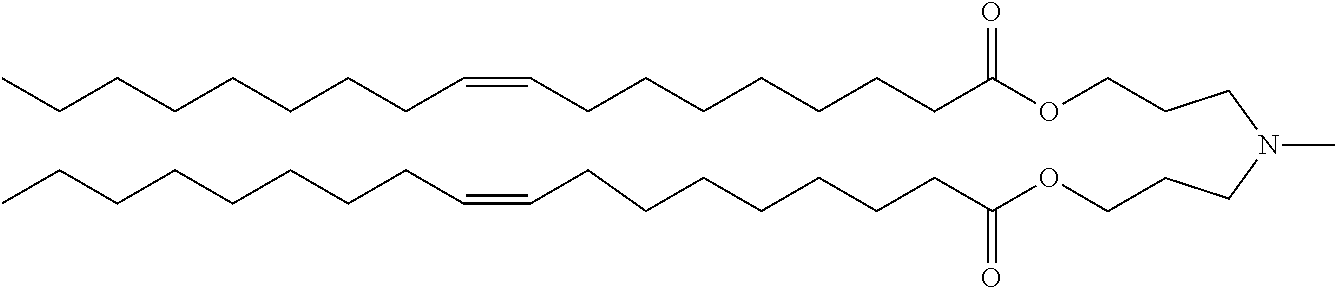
C(CN(CCCOC(CCCCCCCC=CCCCCCCCC)=O)C)COC(CCCCCCCC=CCCCCCCCC)=O
